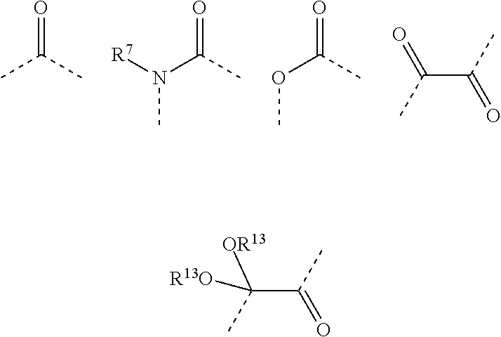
O=C(C)C.O=C(C)N([R7])C.O=C(C)OC.C(C(C)=O)(C)=O.C(C(C)=O)(C)([OR13])[R13O]
